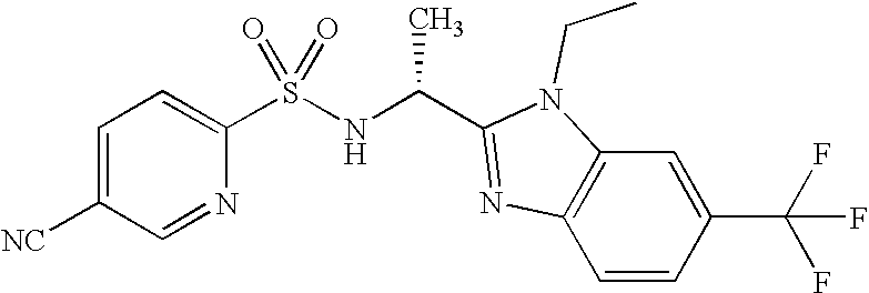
C1=C([NC])C=NC(S(NC(C2=NC3=C(C=C(C(F)(F)F)C=C3)N2CC)C)(=O)=O)=C1
